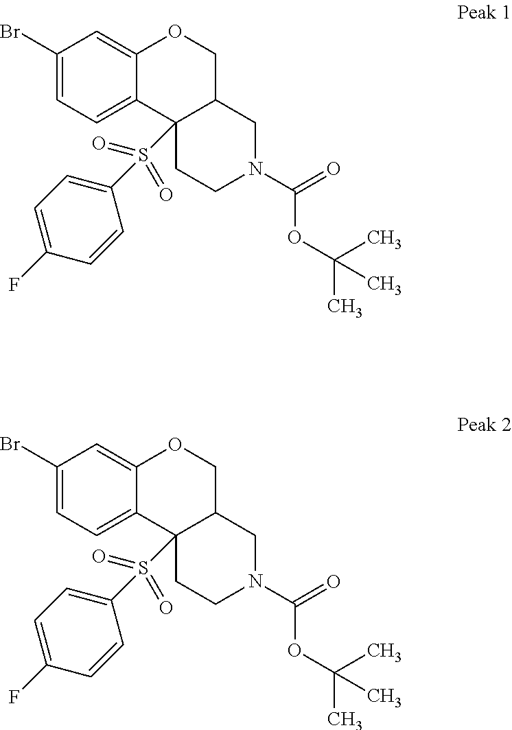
C1(Br)=CC=C2C(=C1)OCC1C2(S(=O)(=O)C2=CC=C(F)C=C2)CCN(C(=O)OC(C)(C)C)C1.C1(Br)=CC=C2C(=C1)OCC1C2(S(=O)(=O)C2=CC=C(F)C=C2)CCN(C(=O)OC(C)(C)C)C1
